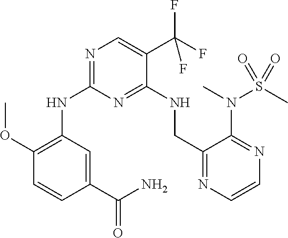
C1(OC)=C(NC2=NC=C(C(F)(F)F)C(NCC3=NC=CN=C3N(C)S(C)(=O)=O)=N2)C=C(C(=O)N)C=C1
